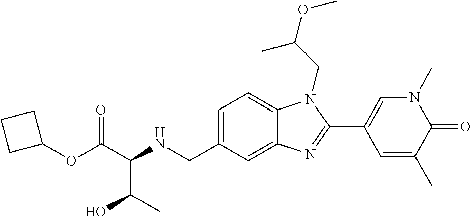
C(C(NCC1=CC=C2C(=C1)N=C(C1=CN(C)C(=O)C(C)=C1)N2CC(OC)C)C(C)O)(=O)OC1CCC1
